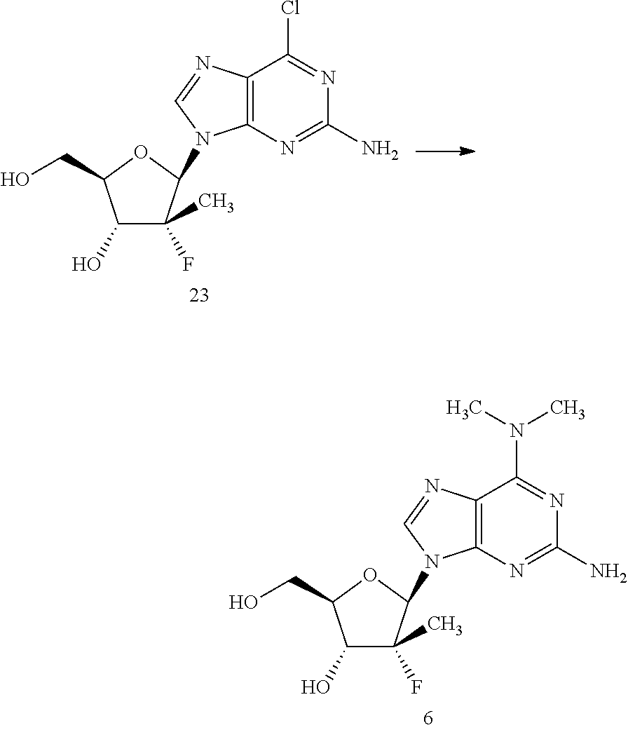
C12=C(N=C(N)N=C1Cl)N(C1C(F)(C)C(O)C(CO)O1)C=N2.C12=C(N=C(N)N=C1N(C)C)N(C1C(F)(C)C(O)C(CO)O1)C=N2
